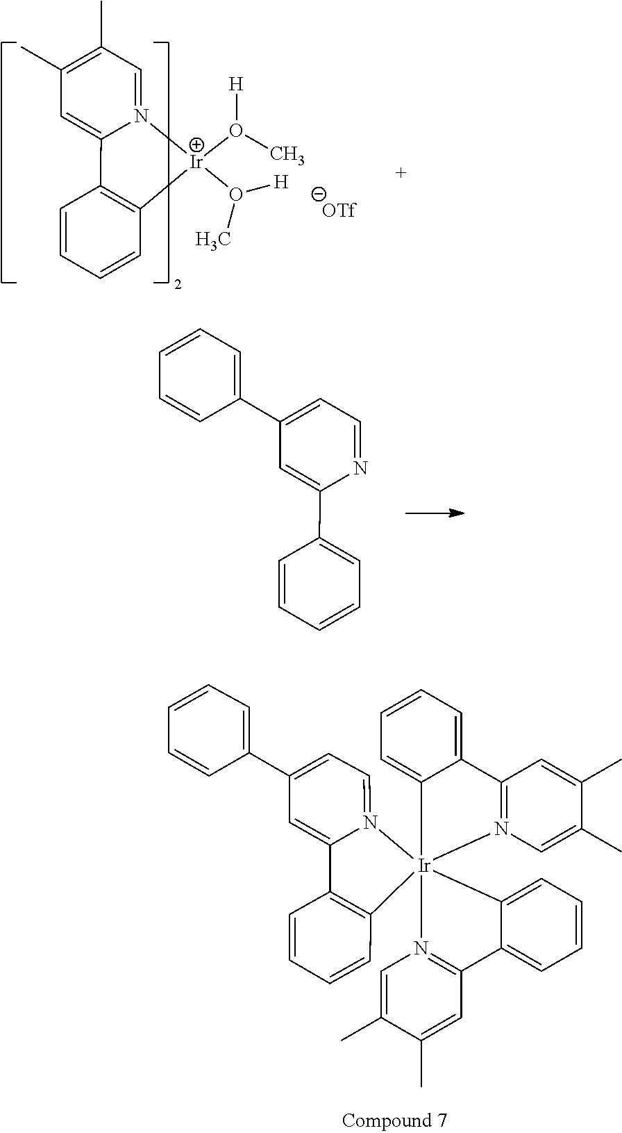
C1=C2N(=CC(C)=C1C)[Ir](O(C)[H])(O([H])C)C1=C2C=CC=C1.C1=CC=C(C2=CC=NC(C3=CC=CC=C3)=C2)C=C1.C1=CC=C(C2=CC=N3C(=C2)C2=C(C=CC=C2)[Ir]324(C3=CC=CC=C3C3=N2C=C(C)C(C)=C3)N2=C(C=C(C)C(C)=C2)C2=CC=CC=C24)C=C1
